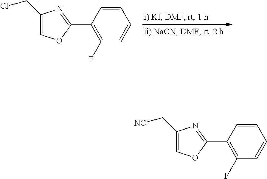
C1(F)=C(C2=NC(CCl)=CO2)C=CC=C1.C1(F)=C(C2=NC(C[NC])=CO2)C=CC=C1
